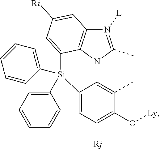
N1([L])=C(C)N2C3=C1C=C([Ri])C=C3[Si](C1=CC=CC=C1)(C1=CC=CC=C1)C1=CC([Rj])=C(O[Ly])C(C)=C21
